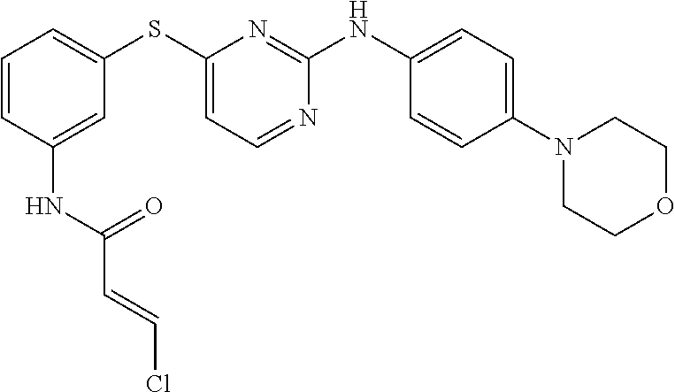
C1=CC(NC(=O)C=CCl)=CC(SC2=CC=NC(NC3=CC=C(N4CCOCC4)C=C3)=N2)=C1
